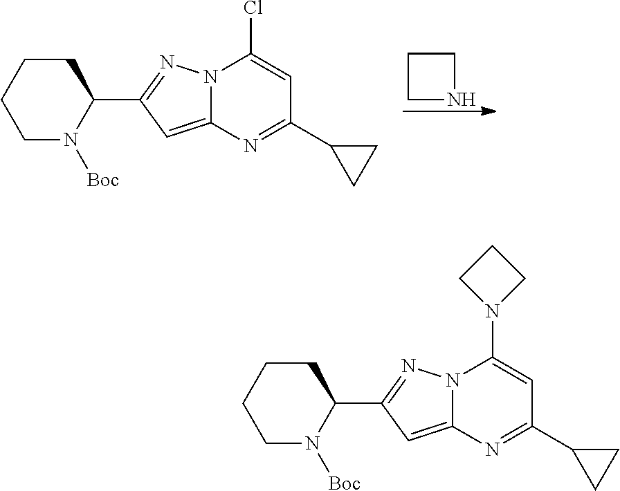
C1N([Boc])C(C2=NN3C(=C2)N=C(C2CC2)C=C3Cl)CCC1.C1NCC1.C1N([Boc])C(C2=NN3C(=C2)N=C(C2CC2)C=C3N2CCC2)CCC1
